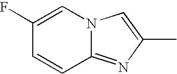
C12=NC(C)=CN1C=C(F)C=C2
